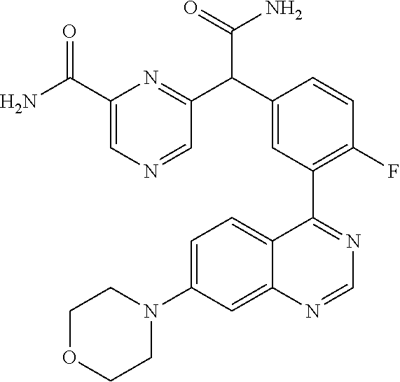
C12=CC(N3CCOCC3)=CC=C1C(C1=C(F)C=CC(C(C3=NC(C(N)=O)=CN=C3)C(=O)N)=C1)=NC=N2
